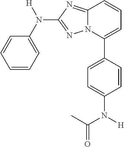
C1=CC=C(N(C2=NN3C(=N2)C=CC=C3C2=CC=C(N(C(C)=O)[H])C=C2)[H])C=C1
